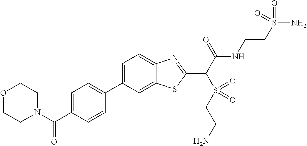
C1=C(C2=CC=C(C(N3CCOCC3)=O)C=C2)C=C2C(=C1)N=C(C(C(NCCS(N)(=O)=O)=O)S(CCN)(=O)=O)S2
